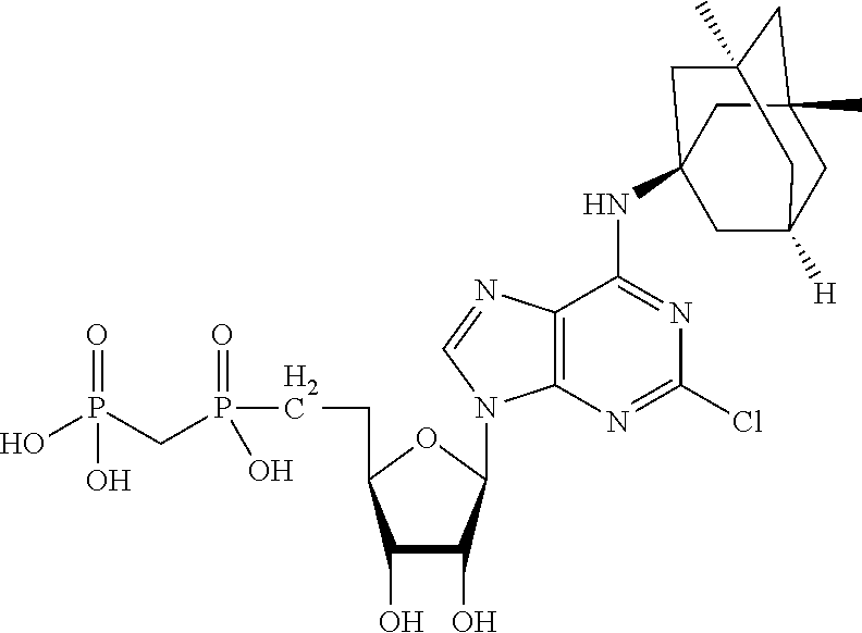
C1(O)C(O)C(N2C3=C(C(NC45CC6([H])CC(C)(CC(C)(C4)C6)C5)=NC(Cl)=N3)N=C2)OC1CCP(CP(=O)(O)O)(=O)O
